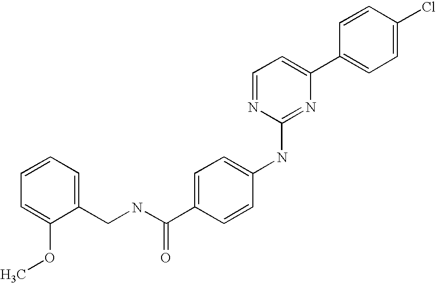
C1=CC(C2=CC=NC(NC3=CC=C(C(NCC4=CC=CC=C4OC)=O)C=C3)=N2)=CC=C1Cl
